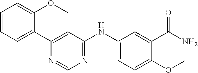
C1(C2=CC=CC=C2OC)=CC(NC2=CC=C(OC)C(C(N)=O)=C2)=NC=N1
